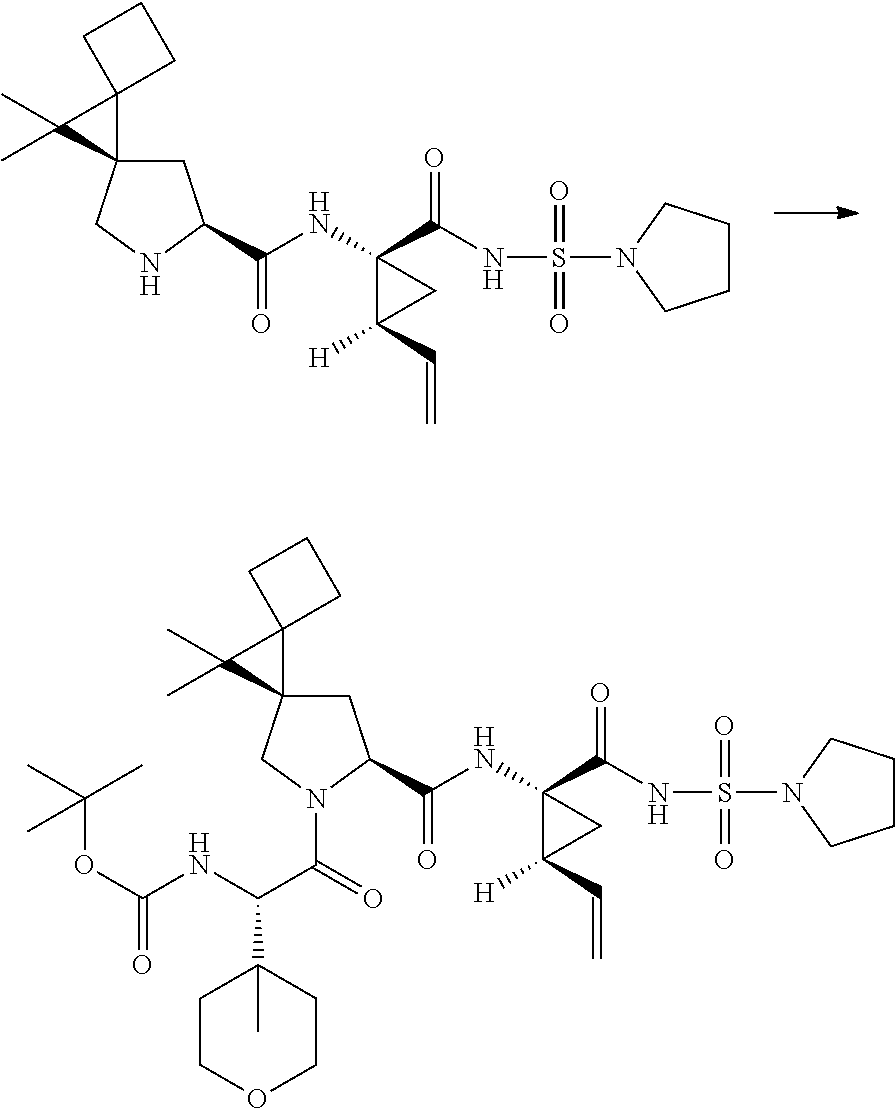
N1CC2(CC1C(NC1(C(=O)NS(=O)(=O)N3CCCC3)C(C=C)([H])C1)=O)C1(C2(C)C)CCC1.O(C(NC(C(=O)N1CC2(CC1C(NC1(C(=O)NS(=O)(=O)N3CCCC3)C(C=C)([H])C1)=O)C1(C2(C)C)CCC1)C1(C)CCOCC1)=O)C(C)(C)C
